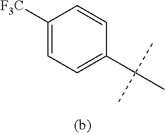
C1([F3C])=CC=C(C(C)(C)C)C=C1
